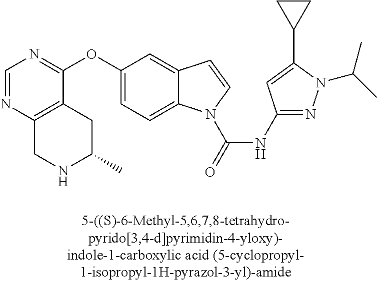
C1(OC2=CC=C3C(=C2)C=CN3C(=O)NC2=NN(C(C)C)C(C3CC3)=C2)=NC=NC2=C1CC(C)NC2
